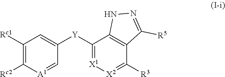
[Y](C1=[X1][X2]=C([R3])C2=C1NN=C2[R5])C1=CC([Rc1])=C([Rc2])[A1]=C1
